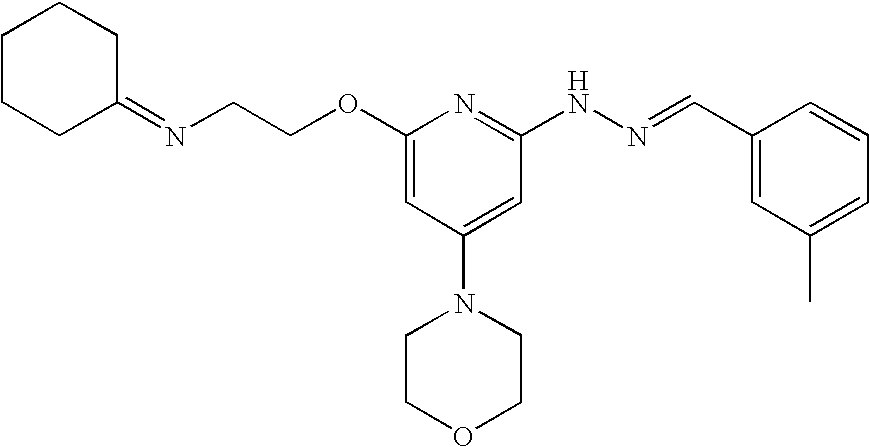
N(CCOC1=CC(N2CCOCC2)=CC(NN=CC2=CC(C)=CC=C2)=N1)=C1CCCCC1
